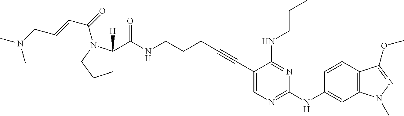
C1(C#CCCCNC(C2([H])CCCN2C(C=CCN(C)C)=O)=O)=CN=C(NC2=CC3=C(C=C2)C(OC)=NN3C)N=C1NCCC
